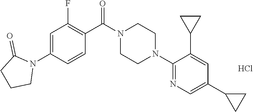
C1=C(N2C(=O)CCC2)C=CC(C(N2CCN(C3=NC=C(C4CC4)C=C3C3CC3)CC2)=O)=C1F.Cl
